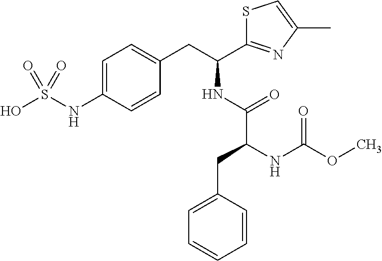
C1=C(NS(O)(=O)=O)C=CC(CC(NC(C(NC(=O)OC)CC2=CC=CC=C2)=O)C2=NC(C)=CS2)=C1
